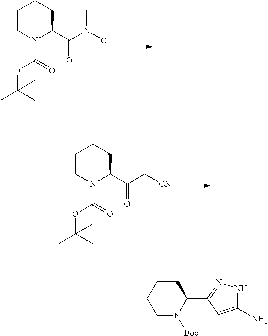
C1CN(C(OC(C)(C)C)=O)C(C(N(OC)C)=O)CC1.C1CN(C(OC(C)(C)C)=O)C(C(C[CN])=O)CC1.C1N([Boc])C(C2=NNC(N)=C2)CCC1
